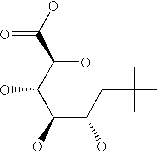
OC(C(C(C(CC(C)(C)C)O)O)O)C(O)=O
